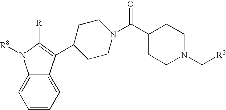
C12=CC=CC=C1C(C1CCN(C(C3CCN(C[R2])CC3)=O)CC1)=C([R])N2[R8]
